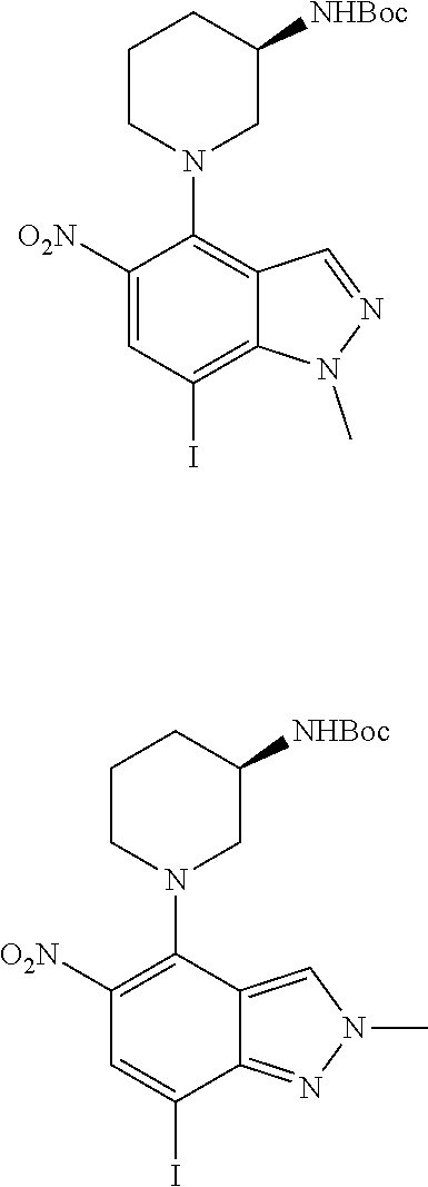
[O2N]C1=CC(I)=C2C(=C1N1CC([NHBoc])CCC1)C=NN2C.[O2N]C1=C(N2CC([NHBoc])CCC2)C2=CN(C)N=C2C(I)=C1
